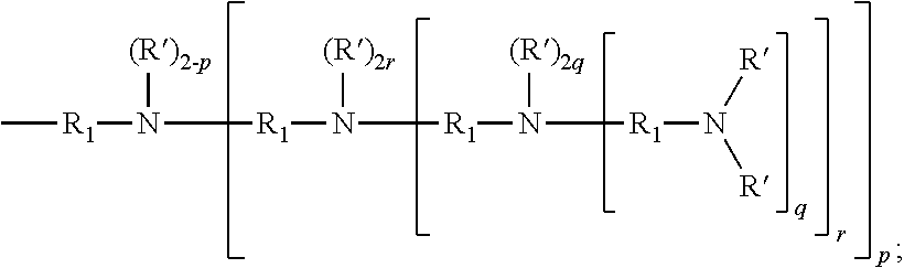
C[R1]N([R1]N([R1]N([R1]N([R])[R])[(R)2q])[(R)2r])[(R)2-p]
